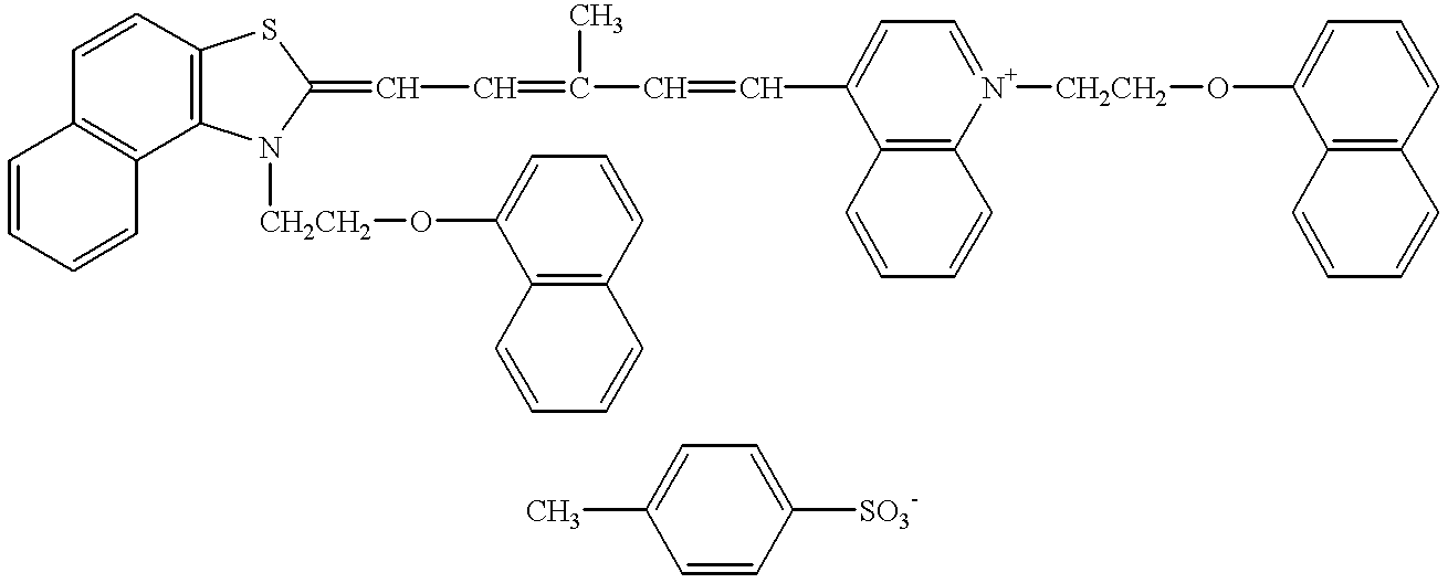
C1=CC=CC2=C1C=CC1=C2N([CH2CH2]OC2=CC=CC3=C2C=CC=C3)C(=CC=C(C=CC2=CC=[N+]([CH2CH2]OC3=CC=CC4=C3C=CC=C4)C3=C2C=CC=C3)C)S1.C1=CC([SO3-])=CC=C1C
